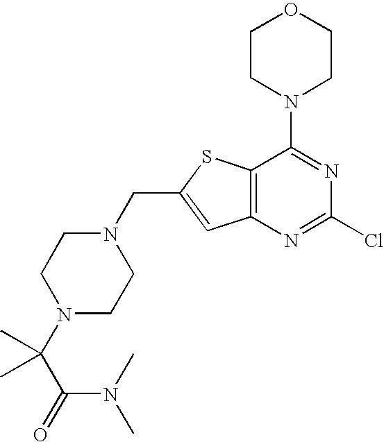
N1=C(N2CCOCC2)C2=C(N=C1Cl)C=C(CN1CCN(C(C(=O)N(C)C)(C)C)CC1)S2
